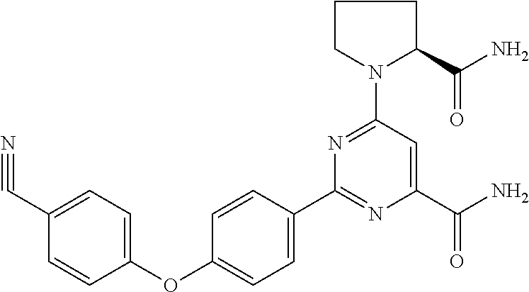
C1=CC(OC2=CC=C(C3=NC(C(N)=O)=CC(N4C(C(=O)N)CCC4)=N3)C=C2)=CC=C1C#N
